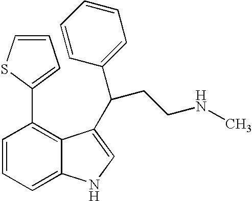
C1=CC=C2C(=C1C1=CC=CS1)C(C(CCNC)C1=CC=CC=C1)=CN2
